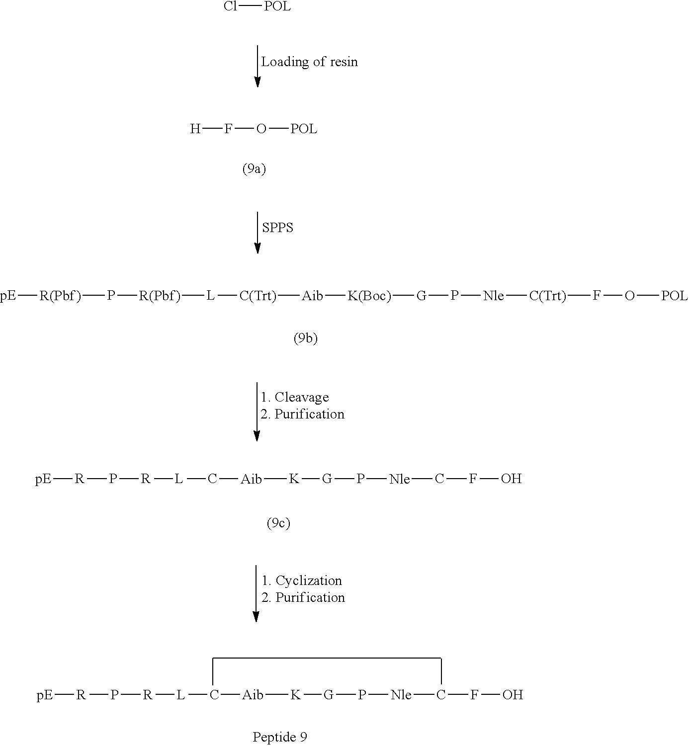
Cl[POL].[H]FO[POL].[SPPS].[pE][R(Pbf)]P[R(Pbf)][L][C(Trt)][Aib][K(Boc)][G]P[Nle][C(Trt)]FO[POL].[pE][R]P[R][L]C[Aib][K][G]P[Nle]CFO.[pE][R]P[R][L]C[Aib][K][G]P[Nle]CFO
